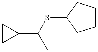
C1CC1C(C)SC1CCCC1
